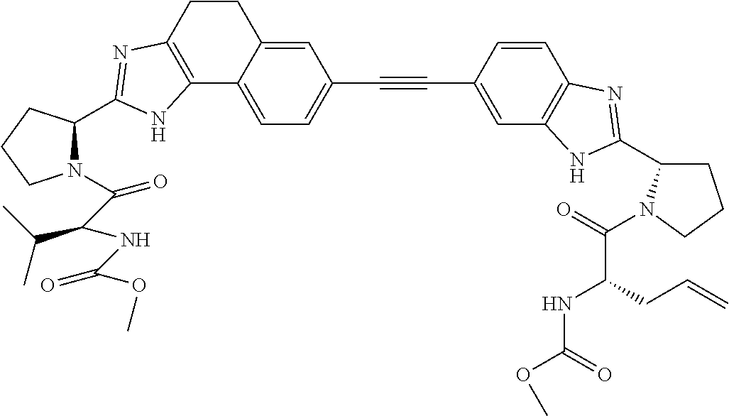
C12=C(C=C(C#CC3=CC=C4C(=C3)CCC3=C4NC(C4N(C(C(NC(OC)=O)C(C)C)=O)CCC4)=N3)C=C1)NC(C1CCCN1C(=O)C(CC=C)NC(=O)OC)=N2
